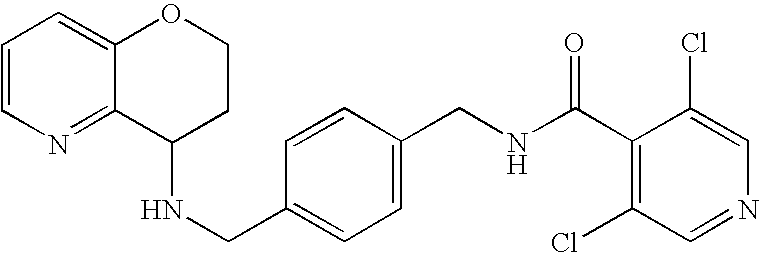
N(CC1=CC=C(CNC(C2=C(Cl)C=NC=C2Cl)=O)C=C1)C1CCOC2=CC=CN=C12
